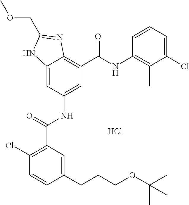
C12=CC(NC(C3=C(Cl)C=CC(CCCOC(C)(C)C)=C3)=O)=CC(C(NC3=C(C)C(Cl)=CC=C3)=O)=C1N=C(COC)N2.Cl
